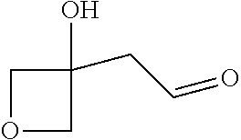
C1(O)(CC=O)COC1
